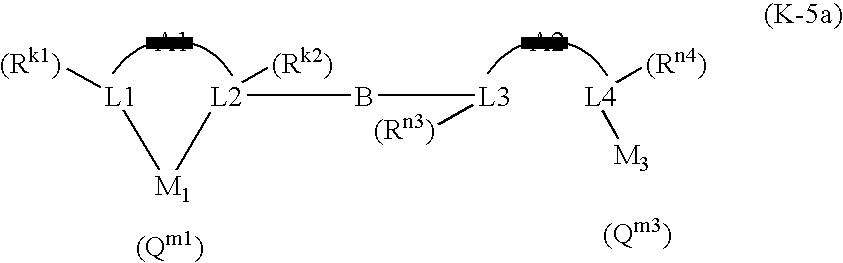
[L4]([(Rn4)])[M3].[L1]([(Rk1)])[M1][L2]([(Rk2)])B[L3][(Rn3)]
